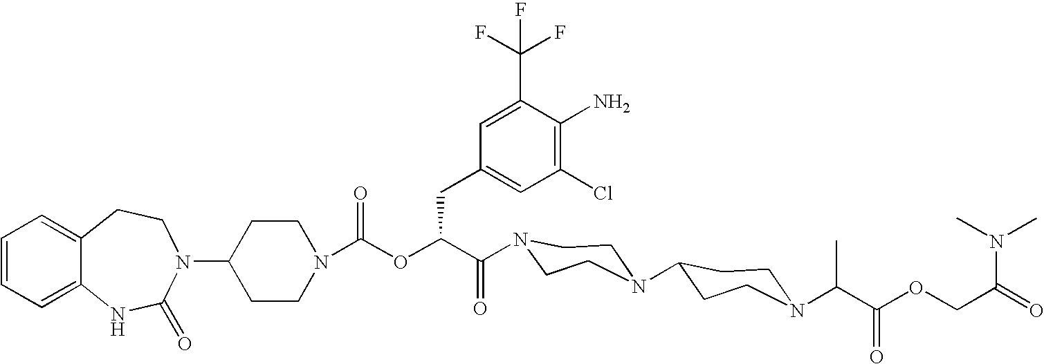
C12=CC=CC=C1NC(=O)N(C1CCN(C(OC(C(=O)N3CCN(C4CCN(C(C(OCC(=O)N(C)C)=O)C)CC4)CC3)CC3=CC(Cl)=C(N)C(C(F)(F)F)=C3)=O)CC1)CC2
